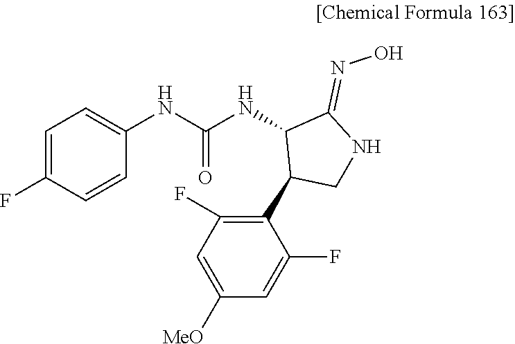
C1=C(F)C=CC(NC(NC2C(C3=C(F)C=C([MeO])C=C3F)CNC2=NO)=O)=C1
